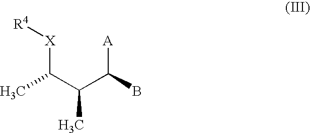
C(C(C([A])B)C)([X][R4])C
